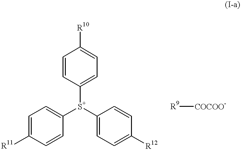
C1=C([R11])C=CC([S+](C2=CC=C([R12])C=C2)C2=CC=C([R10])C=C2)=C1.[R9][COCOO-]
